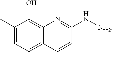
C1(C)=CC(C)=C2C(=C1O)N=C(N[NH2])C=C2
